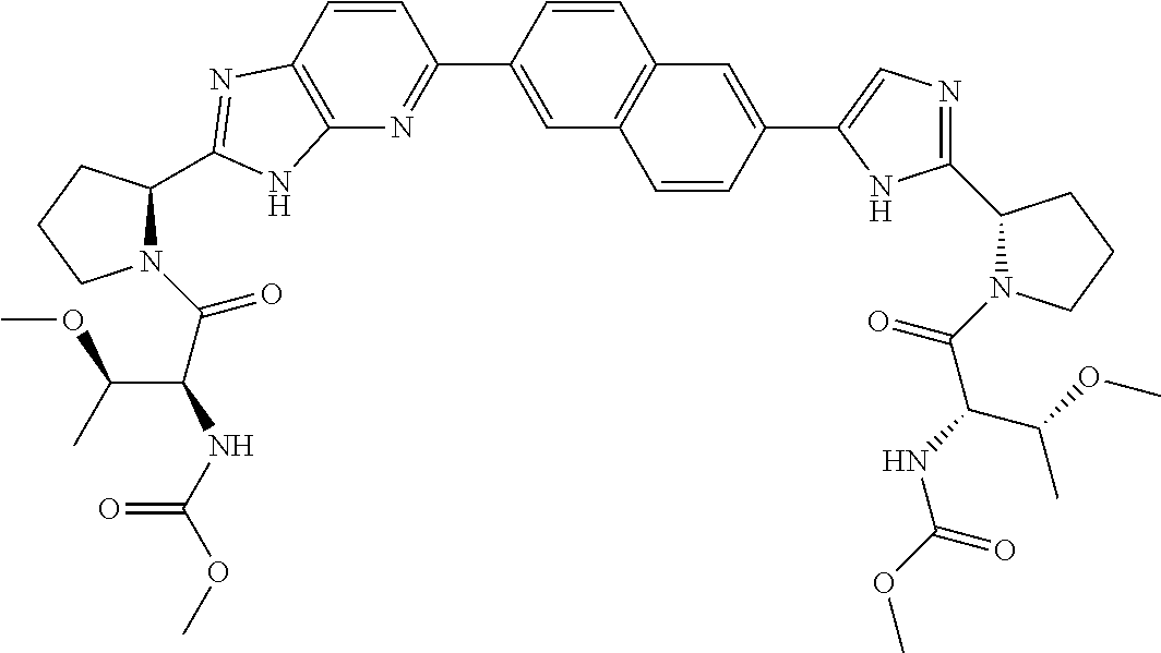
C1(C2=NC3=C(C=C2)N=C(C2N(C(C(NC(OC)=O)C(OC)C)=O)CCC2)N3)=CC2=C(C=C1)C=C(C1=CN=C(C3N(C(C(NC(OC)=O)C(OC)C)=O)CCC3)N1)C=C2
